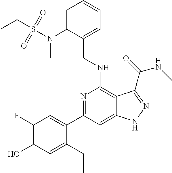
C1(N(S(CC)(=O)=O)C)=CC=CC=C1CNC1=C2C(=CC(C3=CC(F)=C(O)C=C3CC)=N1)NN=C2C(=O)NC
